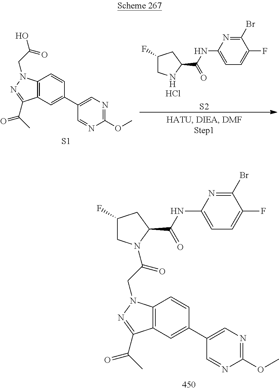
C1(F)CN(C(CN2C3=C(C=C(C4=CN=C(OC)N=C4)C=C3)C(C(C)=O)=N2)=O)C(C(NC2=CC=C(F)C(Br)=N2)=O)C1.Cl.C1NC(C(NC2=CC=C(F)C(Br)=N2)=O)CC1F.[S2].C12=C(C=C(C3=CN=C(OC)N=C3)C=C1)C(C(C)=O)=NN2CC(O)=O.[S1]
